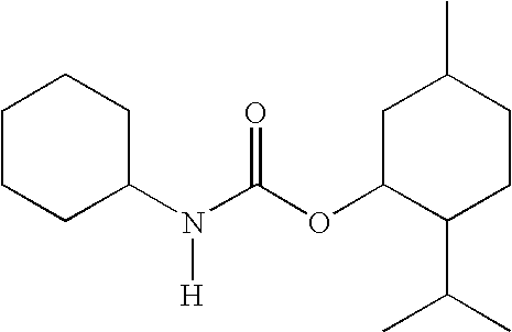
C1CCC(N(C(OC2C(C(C)C)CCC(C)C2)=O)[H])CC1
